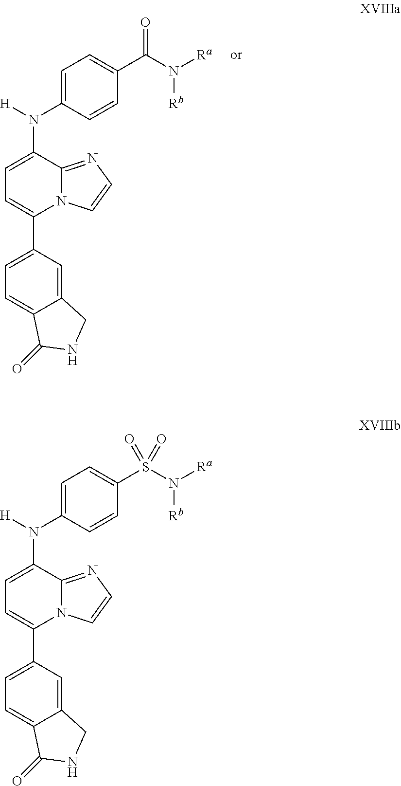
C12=CC(C3=CC=C(N([H])C4=CC=C(C(N([Rb])[Ra])=O)C=C4)C4=NC=CN34)=CC=C1C(=O)NC2.C12=CC(C3=CC=C(N([H])C4=CC=C(S(N([Rb])[Ra])(=O)=O)C=C4)C4=NC=CN34)=CC=C1C(=O)NC2
